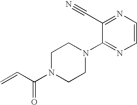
C1=CN=C(C#N)C(N2CCN(C(=O)C=C)CC2)=N1
